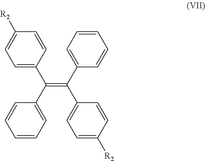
C(=C(C1=CC=C([R2])C=C1)C1=CC=CC=C1)(C1=CC=C([R2])C=C1)C1=CC=CC=C1
